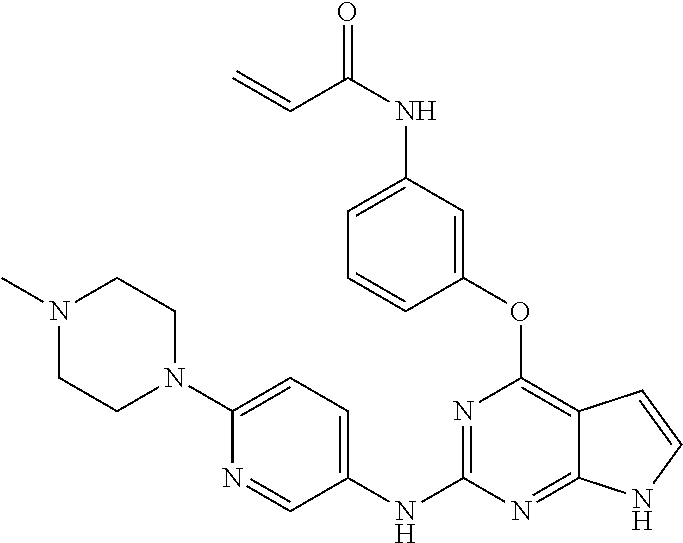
N1(C)CCN(C2=CC=C(NC3=NC(OC4=CC(NC(=O)C=C)=CC=C4)=C4C(=N3)NC=C4)C=N2)CC1
